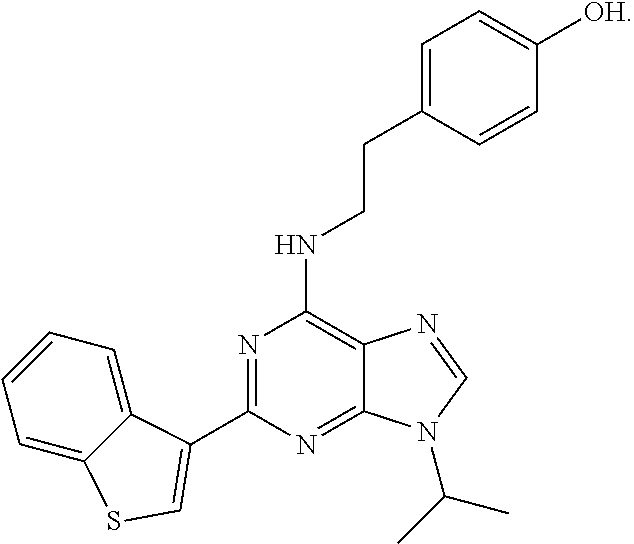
C1=C(CCNC2=C3C(=NC(C4=CSC5=CC=CC=C54)=N2)N(C(C)C)C=N3)C=CC([OH])=C1
